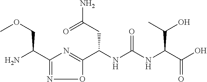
C1(C(N)COC)=NOC(C(NC(NC(C(O)=O)C(O)C)=O)CC(N)=O)=N1
